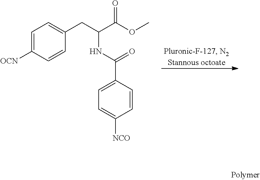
C1=C([OCN])C=CC(CC(C(OC)=O)NC(C2=CC=C([NCO])C=C2)=O)=C1
